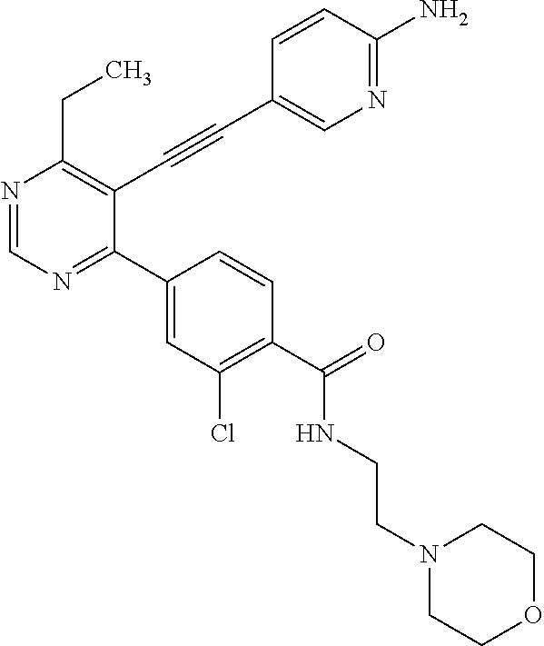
N1=CN=C(C2=CC(Cl)=C(C(=O)NCCN3CCOCC3)C=C2)C(C#CC2=CN=C(N)C=C2)=C1CC
